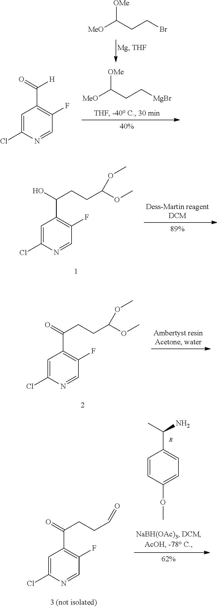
[MeO]C(CCBr)[OMe].[MeO]C(CC[MgBr])[OMe].C1=C(Cl)N=CC(F)=C1C([H])=O.C1=C(Cl)N=CC(F)=C1C(CCC(OC)OC)O.C1=C(Cl)N=CC(F)=C1C(CCC(OC)OC)=O.C1=CC(OC)=CC=C1C(N)C.[R].C1=C(Cl)N=CC(F)=C1C(CCC=O)=O
